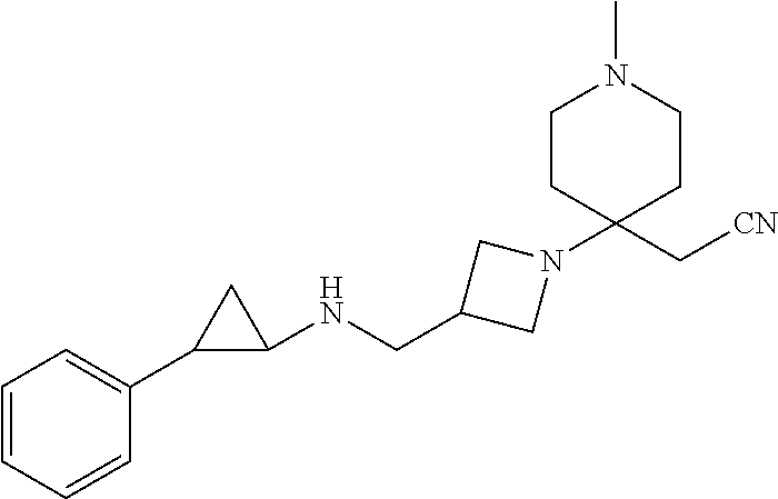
C1=CC=CC(C2C(NCC3CN(C4(C[CN])CCN(C)CC4)C3)C2)=C1
